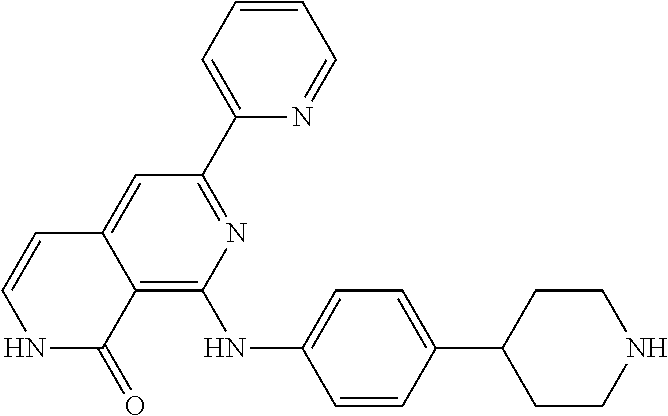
C1CNCCC1C1=CC=C(NC2=C3C(=CC(C4=CC=CC=N4)=N2)C=CNC3=O)C=C1
